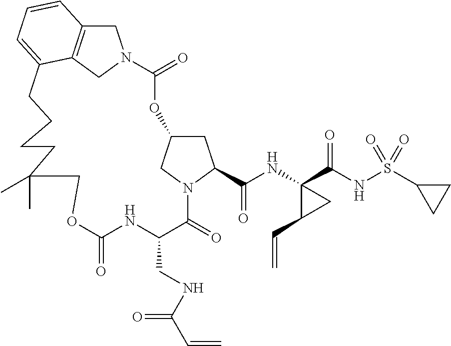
O1C2CC(C(NC3(C(NS(C4CC4)(=O)=O)=O)C(C=C)C3)=O)N(C2)C(=O)C(CNC(C=C)=O)NC(=O)OCC(C)(C)CCCCC2=CC=CC3=C2CN(C1=O)C3
